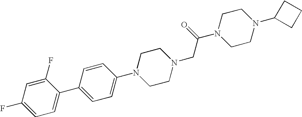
C1=CC(N2CCN(CC(=O)N3CCN(C4CCC4)CC3)CC2)=CC=C1C1=CC=C(F)C=C1F
